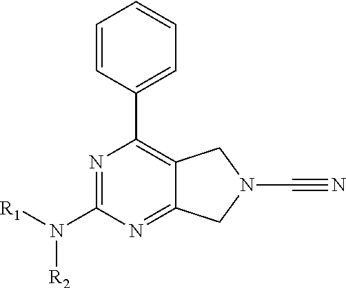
N1=C(N([R1])[R2])N=C2C(=C1C1=CC=CC=C1)CN(C#N)C2
